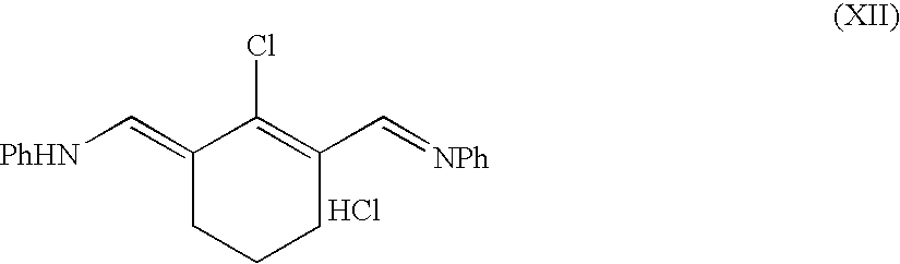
C1(=C[PhHN])CCCC(C=[NPh])=C1Cl.Cl
